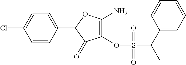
C1(C2=CC=C(Cl)C=C2)C(=O)C(OS(C(C2=CC=CC=C2)C)(=O)=O)=C(N)O1
